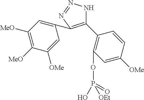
C1(C2=C(OP(O)([OEt])=O)C=C([OMe])C=C2)=C(C2=CC([MeO])=C([MeO])C([OMe])=C2)N=NN1
